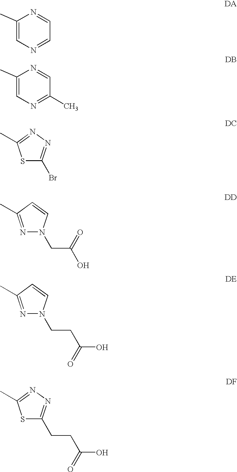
C1(C)=CN=C(C)C=N1.C1(C)=CN=CC=N1.N1=C(C)C=CN1CCC(O)=O.S1C(CCC(O)=O)=NN=C1C.S1C(Br)=NN=C1C.N1=C(C)C=CN1CC(O)=O
